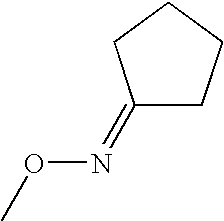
CON=C1CCCC1
